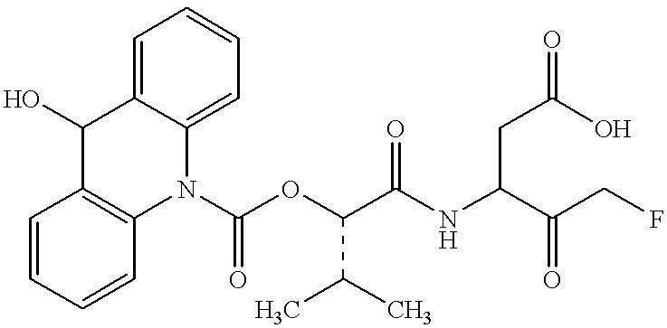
C1=CC=CC2=C1C(O)C1=CC=CC=C1N2C(OC(C(NC(C(CF)=O)CC(=O)O)=O)C(C)C)=O
